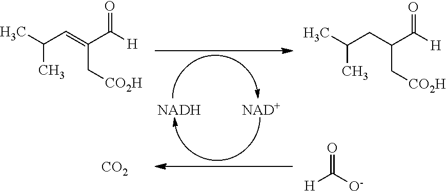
[NADH].[NAD+].CC(C)C=C(C([H])=O)C[CO2H].CC(C)CC(C([H])=O)C[CO2H].[CO2].[H]C([O-])=O
